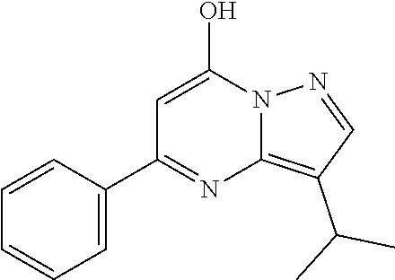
C1=C(C2=NC3=C(C(C)C)C=NN3C(O)=C2)C=CC=C1
